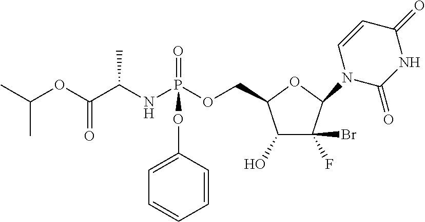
C1(O)C(Br)(F)C(N2C(=O)NC(=O)C=C2)OC1COP(NC(C(OC(C)C)=O)C)(=O)OC1=CC=CC=C1
